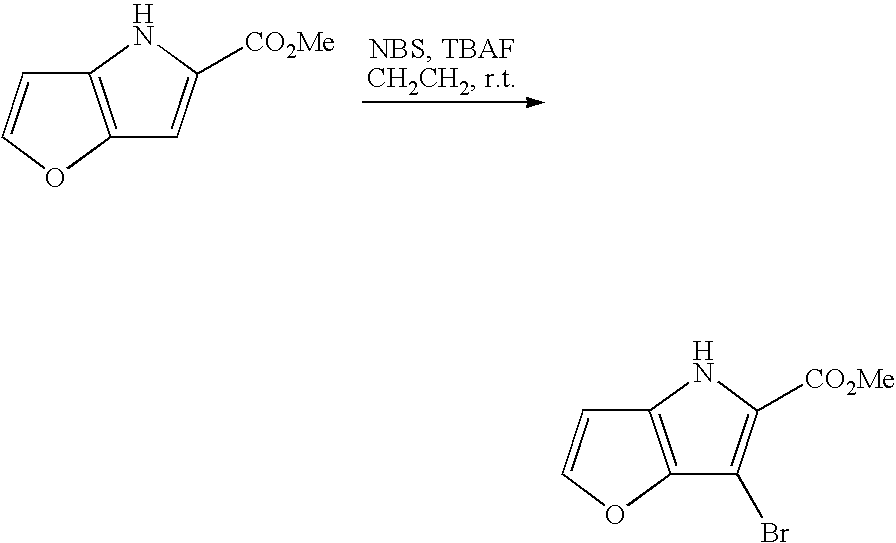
C12=C(OC=C1)C=C([CO2Me])N2.C12=C(OC=C1)C(Br)=C([CO2Me])N2
